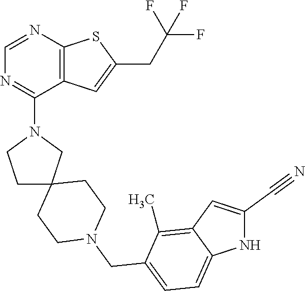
C12=C(C=C(CC(F)(F)F)S1)C(N1CC3(CCN(CC4=CC=C5C(=C4C)C=C(C#N)N5)CC3)CC1)=NC=N2
